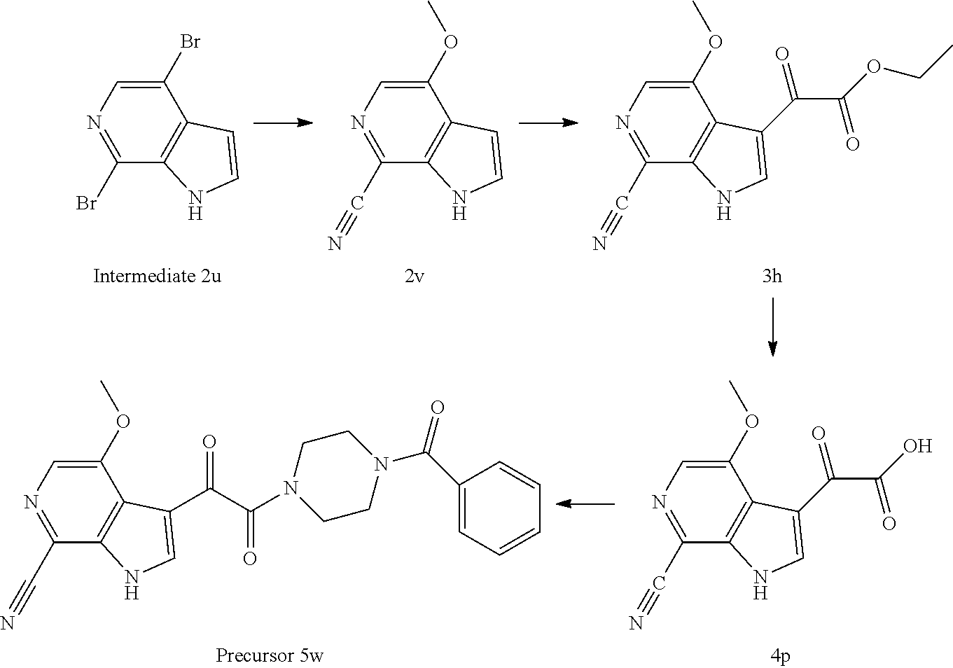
C1(Br)=CN=C(Br)C2=C1C=CN2.C1(OC)=CN=C(C#N)C2=C1C=CN2.C1(OC)=CN=C(C#N)C2=C1C(C(=O)C(=O)OCC)=CN2.C1(OC)=CN=C(C#N)C2=C1C(C(=O)C(=O)O)=CN2.C1(OC)=CN=C(C#N)C2=C1C(C(C(=O)N1CCN(C(C3=CC=CC=C3)=O)CC1)=O)=CN2
